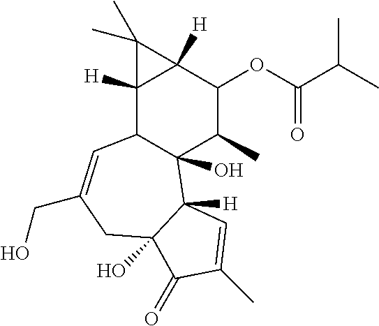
C12([H])C3C(O)(C(C)C(OC(C(C)C)=O)C1([H])C2(C)C)C1([H])C(O)(CC(CO)=C3)C(=O)C(C)=C1
